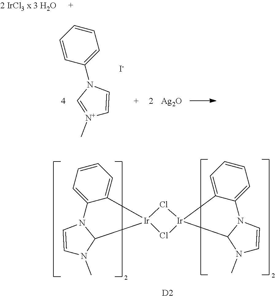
[N+]1(C)=CN(C2=CC=CC=C2)C=C1.[I-].[Ag2O].N1(C)C=CN2C1[Ir]1(C3=CC=CC=C23)Cl[Ir]2(Cl1)C1=CC=CC=C1N1C=CN(C)C21.[D2]
